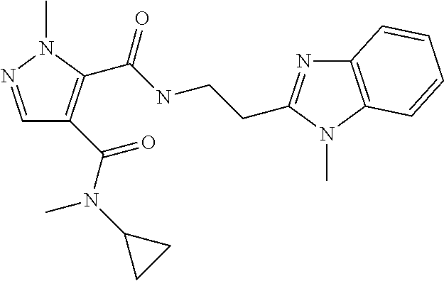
C1=NN(C)C(C(NCCC2=NC3=C(N2C)C=CC=C3)=O)=C1C(=O)N(C1CC1)C
